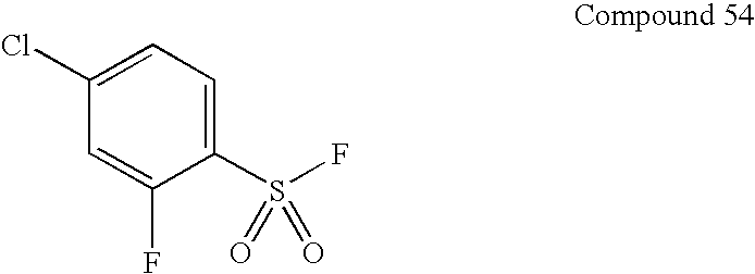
C1(S(F)(=O)=O)=CC=C(Cl)C=C1F
